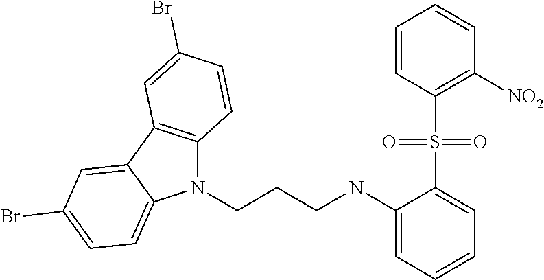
C(CNC1=CC=CC=C1S(C1=C([NO2])C=CC=C1)(=O)=O)CN1C2=C(C3=CC(Br)=CC=C13)C=C(Br)C=C2
